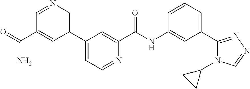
C1(C(=O)N)=CC(C2=CC=NC(C(NC3=CC(C4=NN=CN4C4CC4)=CC=C3)=O)=C2)=CN=C1
